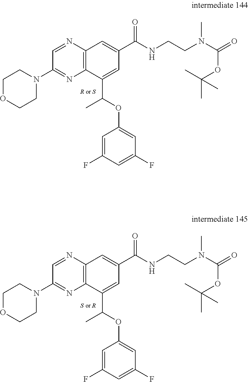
N1=CC(N2CCOCC2)=NC2=C1C=C(C(NCCN(C(=O)OC(C)(C)C)C)=O)C=C2C(OC1=CC(F)=CC(F)=C1)C.N1=CC(N2CCOCC2)=NC2=C1C=C(C(NCCN(C(=O)OC(C)(C)C)C)=O)C=C2C(OC1=CC(F)=CC(F)=C1)C
